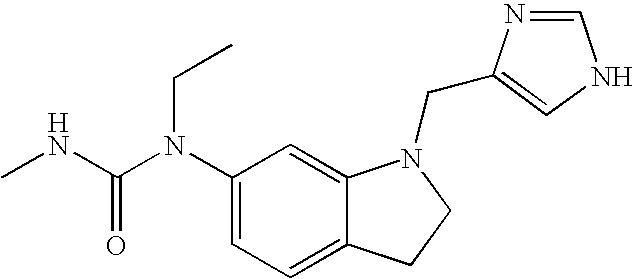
C1(N(C(NC)=O)CC)=CC=C2C(=C1)N(CC1=CNC=N1)CC2
